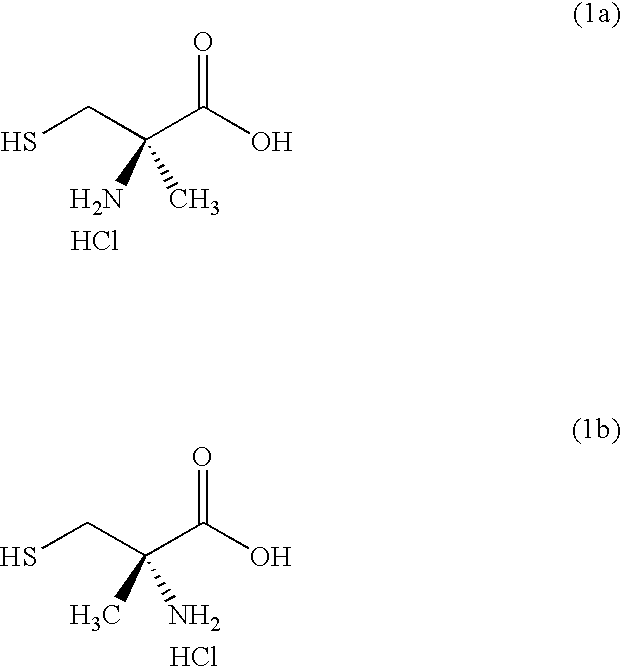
SCC(C(O)=O)(N)C.Cl.SCC(C(O)=O)(C)N.Cl
